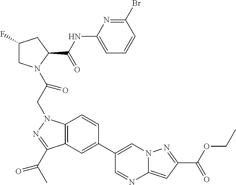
C1(F)CN(C(CN2C3=C(C(C(C)=O)=N2)C=C(C2=CN4C(=CC(C(OCC)=O)=N4)N=C2)C=C3)=O)C(C(NC2=CC=CC(Br)=N2)=O)C1
